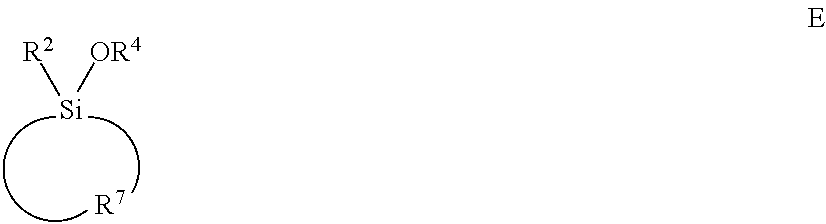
[R2][Si][OR4].[R7]
